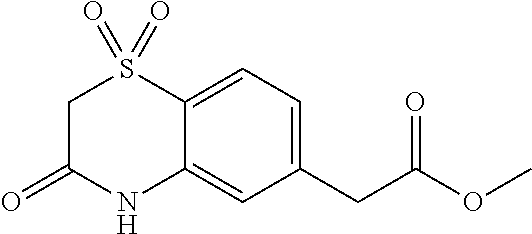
C1C(=O)NC2=CC(CC(OC)=O)=CC=C2S1(=O)=O
